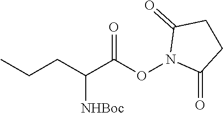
CCCC(C(ON1C(=O)CCC1=O)=O)[NHBoc]
